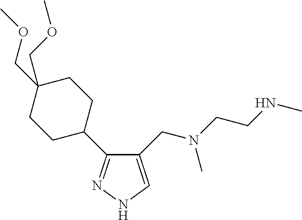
C1(CN(CCNC)C)=CNN=C1C1CCC(COC)(COC)CC1
